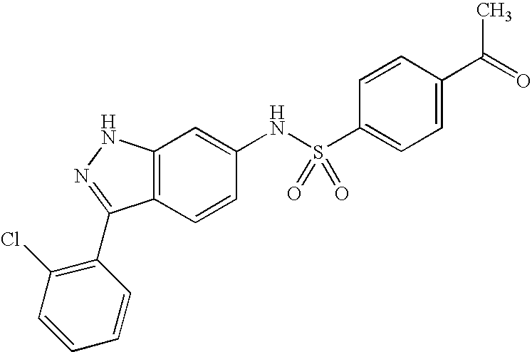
C12=C(C=CC(NS(C3=CC=C(C(=O)C)C=C3)(=O)=O)=C1)C(C1=C(Cl)C=CC=C1)=NN2
